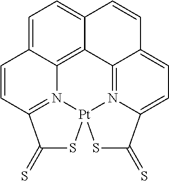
C1=C2C3=C4C(=C1)C=CC1=CC=C5N(=C41)[Pt]1(SC(=S)C(=N31)C=C2)SC5=S
